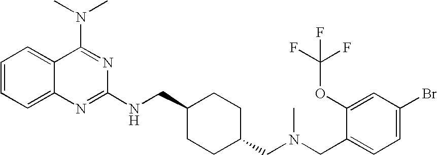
C1=CC=C2C(=C1)C(N(C)C)=NC(NCC1CCC(CN(CC3=CC=C(Br)C=C3OC(F)(F)F)C)CC1)=N2
